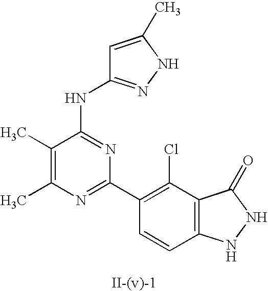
C1(C)=C(C)N=C(C2=C(Cl)C3=C(C=C2)NNC3=O)N=C1NC1=NNC(C)=C1
